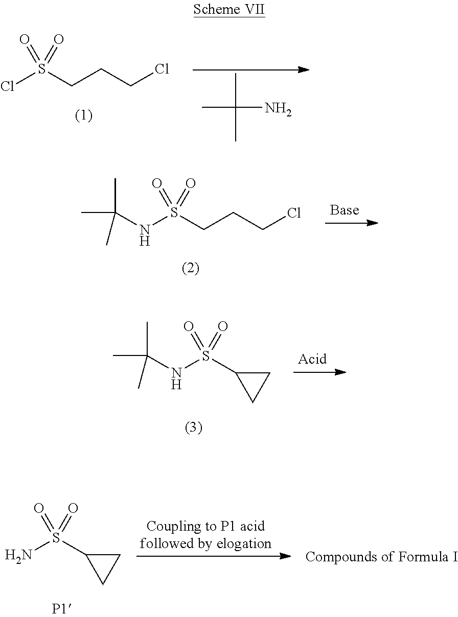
N(S(CCCCl)(=O)=O)C(C)(C)C.N(S(C1CC1)(=O)=O)C(C)(C)C.NS(C1CC1)(=O)=O.ClS(CCCCl)(=O)=O.CC(C)(C)N
